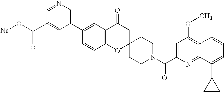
C12=C(C(=O)CC3(O1)CCN(C(C1=CC(OC)=C4C(=N1)C(C1CC1)=CC=C4)=O)CC3)C=C(C1=CN=CC(C(O[Na])=O)=C1)C=C2
